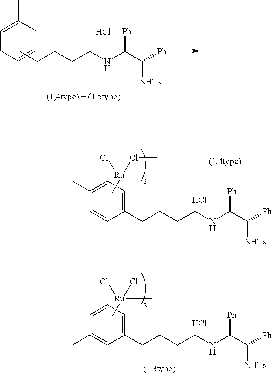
C1=C(C)CC=CC1.CCCCCNC(C([Ph])[NHTs])[Ph].Cl.Cl.C[Ru](C)(Cl)ClC.Cl.C1(CCCCNC(C([Ph])[NHTs])[Ph])=CC=CC(C)=C1.C[Ru](C)(Cl)ClC.C1(CCCCNC(C([Ph])[NHTs])[Ph])=CC=C(C)C=C1
